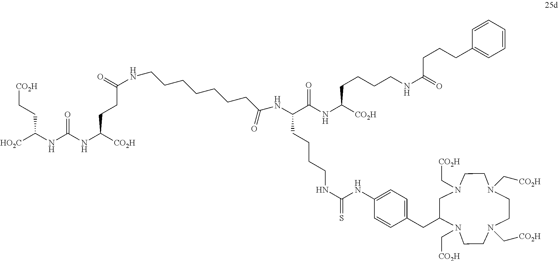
[HO2C]C(NC(NC([CO2H])CCC(=O)NCCCCCCCC(NC(CCCCNC(NC1=CC=C(CC2N(C[CO2H])CCN(C[CO2H])CCN(C[CO2H])CCN(C[CO2H])C2)C=C1)=S)C(NC([CO2H])CCCCNC(=O)CCCC1=CC=CC=C1)=O)=O)=O)CC[CO2H]
